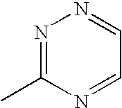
N1=C(C)N=CC=N1
